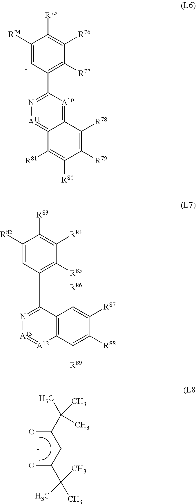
OC(CC(O)C(C)(C)C)C(C)(C)C.C1([R77])=C(C2=N[A11]=C3C(=[A10]2)C([R78])=C([R79])C([R80])=C3[R81])[C-]=C([R74])C([R75])=C1[R76].C1([R85])=C(C2=N[A13]=[A12]C3=C2C([R86])=C([R87])C([R88])=C3[R89])[C-]=C([R82])C([R83])=C1[R84]
